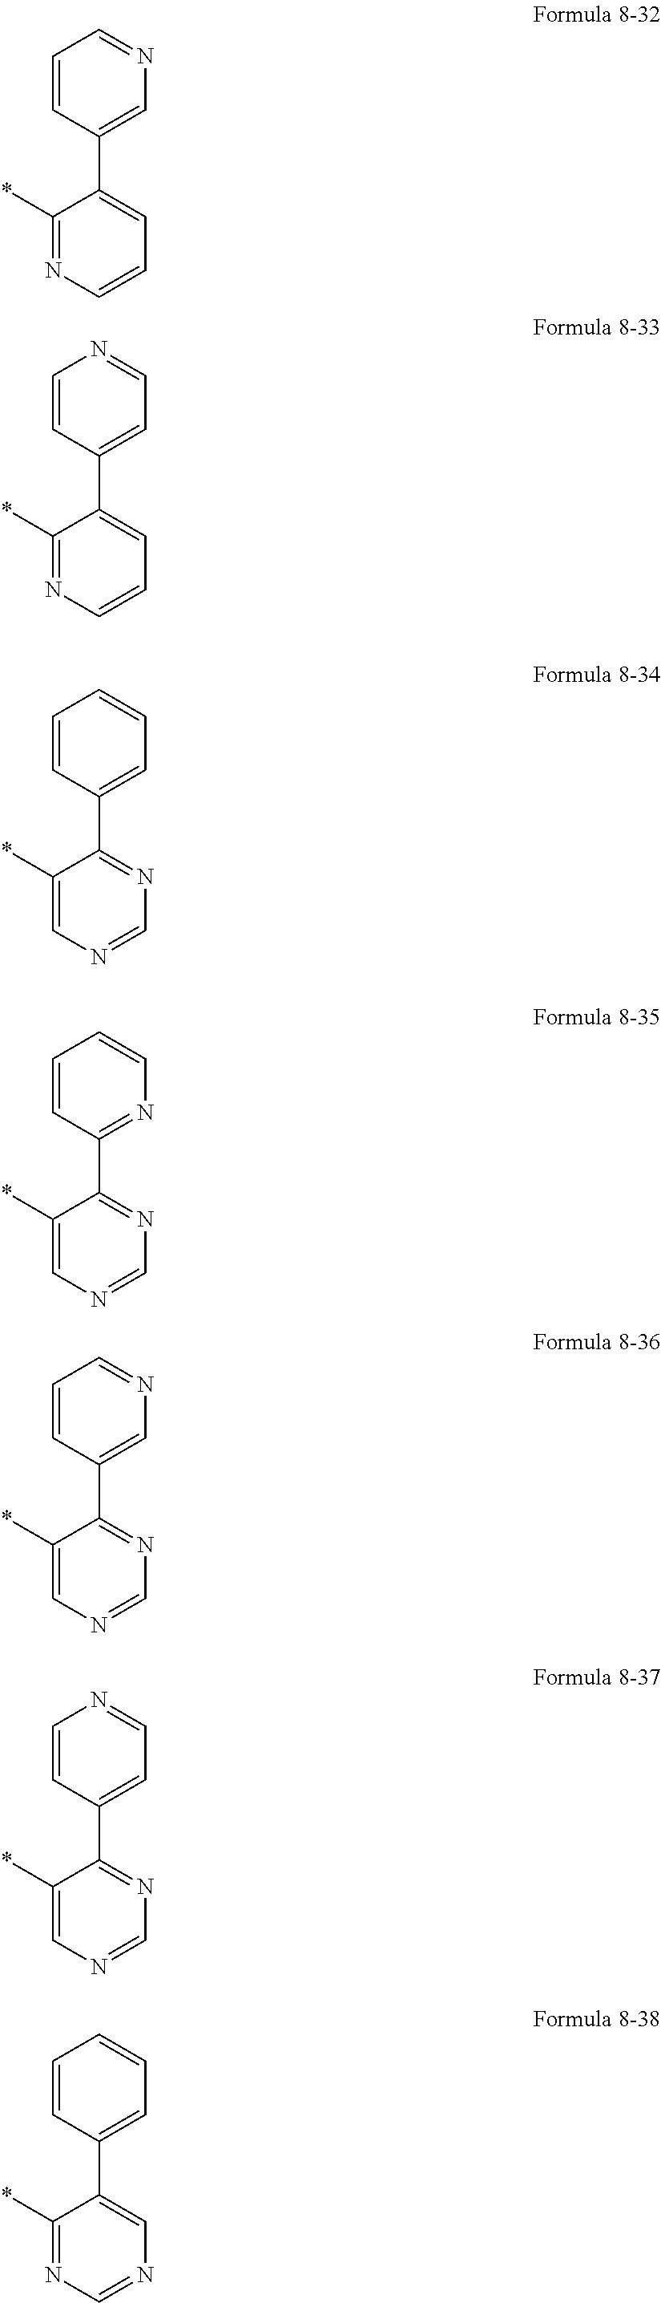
C1(*)=NC=CC=C1C1=CN=CC=C1.C1(*)=NC=CC=C1C1=CC=NC=C1.C1(*)=CN=CN=C1C1=CC=CC=C1.C1(*)=CN=CN=C1C1=NC=CC=C1.C1(*)=CN=CN=C1C1=CN=CC=C1.C1(*)=CN=CN=C1C1=CC=NC=C1.C1(*)=NC=NC=C1C1=CC=CC=C1
